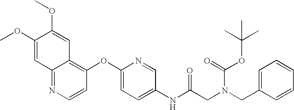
C1(OC)=CC2=NC=CC(OC3=CC=C(NC(CN(CC4=CC=CC=C4)C(=O)OC(C)(C)C)=O)C=N3)=C2C=C1OC
